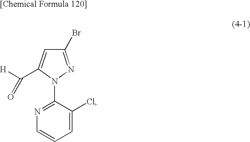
C1(Br)=NN(C2=NC=CC=C2Cl)C(C([H])=O)=C1
